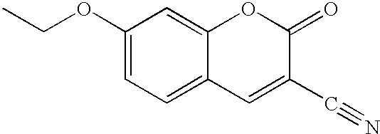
CCOC1=CC=C2C(=C1)OC(=O)C(C#N)=C2
